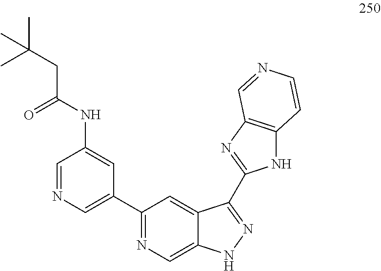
C1=NC=C(C2=NC=C3C(=C2)C(C2=NC4=C(N2)C=CN=C4)=NN3)C=C1NC(CC(C)(C)C)=O
